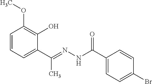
C1=CC=C(C(=NNC(C2=CC=C(Br)C=C2)=O)C)C(O)=C1OC
